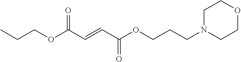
N1(CCCOC(C=CC(OCCC)=O)=O)CCOCC1
